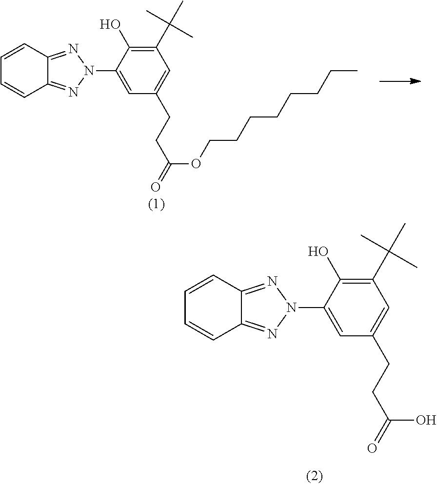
C1=CC2=NN(C3=CC(CCC(OCCCCCCCC)=O)=CC(C(C)(C)C)=C3O)N=C2C=C1.C1=CC2=NN(C3=CC(CCC(O)=O)=CC(C(C)(C)C)=C3O)N=C2C=C1
